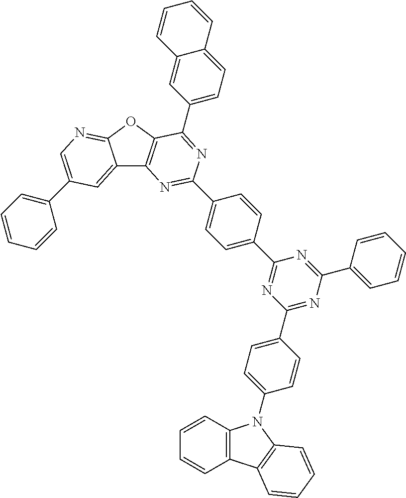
C1=C(C2=NC(C3=CC=C(N4C5=C(C6=C4C=CC=C6)C=CC=C5)C=C3)=NC(C3=CC=CC=C3)=N2)C=CC(C2=NC3=C(OC4=NC=C(C5=CC=CC=C5)C=C34)C(C3=CC=C4C(=C3)C=CC=C4)=N2)=C1
